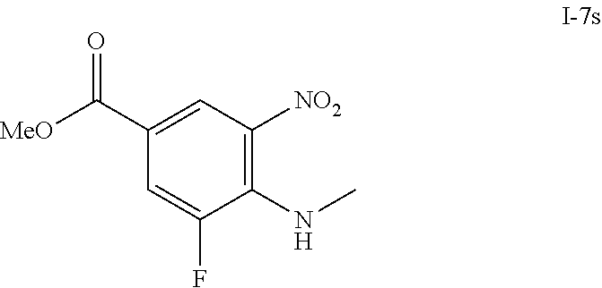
C1([NO2])=C(NC)C(F)=CC(C(=O)[MeO])=C1
